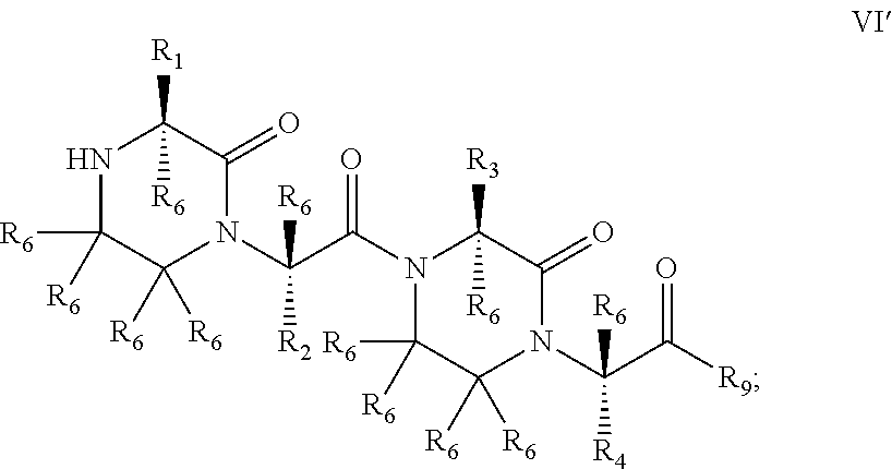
N1C([R6])([R6])C([R6])([R6])N(C(C(=O)N2C([R3])([R6])C(=O)N(C(C(=O)[R9])([R6])[R4])C([R6])([R6])C2([R6])[R6])([R6])[R2])C(=O)C1([R1])[R6]
